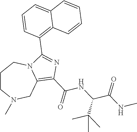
C1CN(C)CC2=C(C(=O)NC(C(NC)=O)C(C)(C)C)N=C(C3=C4C(=CC=C3)C=CC=C4)N2C1
